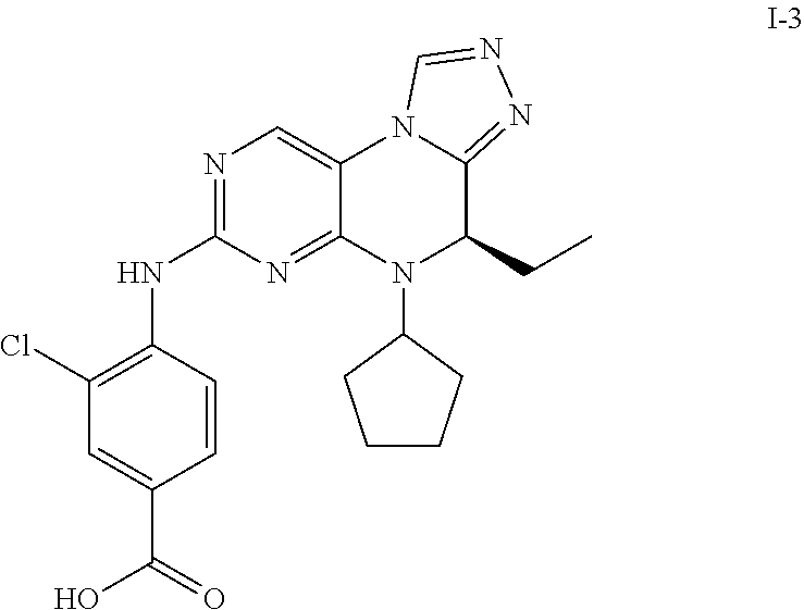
N(C1=NC=C2C(=N1)N(C1CCCC1)C(CC)C1=NN=CN21)C1=C(Cl)C=C(C(=O)O)C=C1
